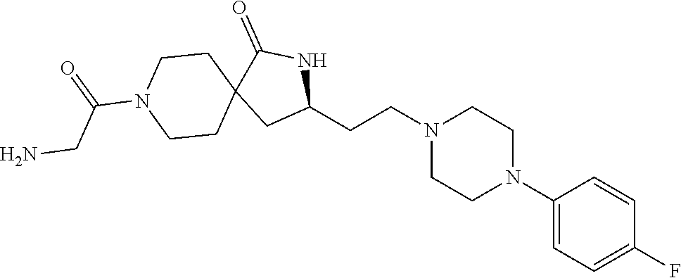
C1(CCN2CCN(C3=CC=C(F)C=C3)CC2)NC(=O)C2(C1)CCN(C(=O)CN)CC2
